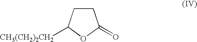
C1CC([CH3(CH2)2CH2])OC1=O
